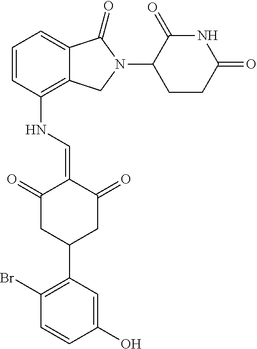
C12=C(NC=C3C(=O)CC(C4=C(Br)C=CC(O)=C4)CC3=O)C=CC=C1C(=O)N(C1C(=O)NC(=O)CC1)C2
